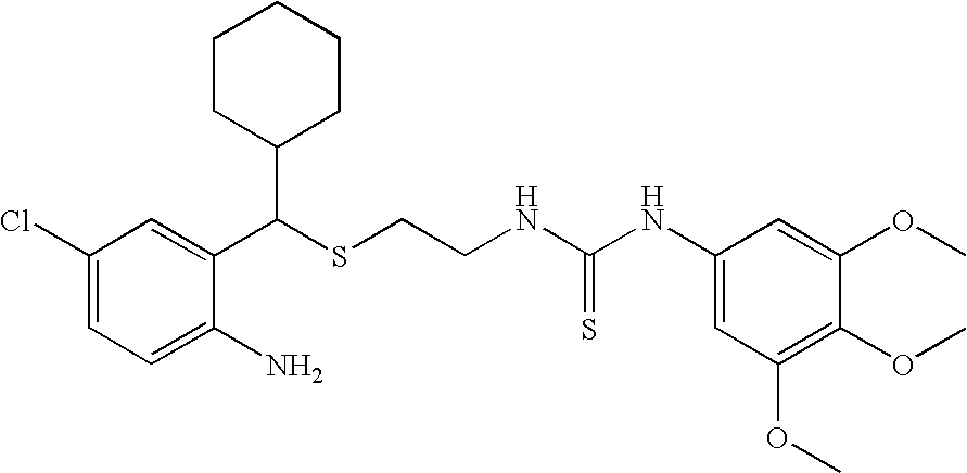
C1(C(SCCNC(NC2=CC(OC)=C(OC)C(OC)=C2)=S)C2CCCCC2)=CC(Cl)=CC=C1N
